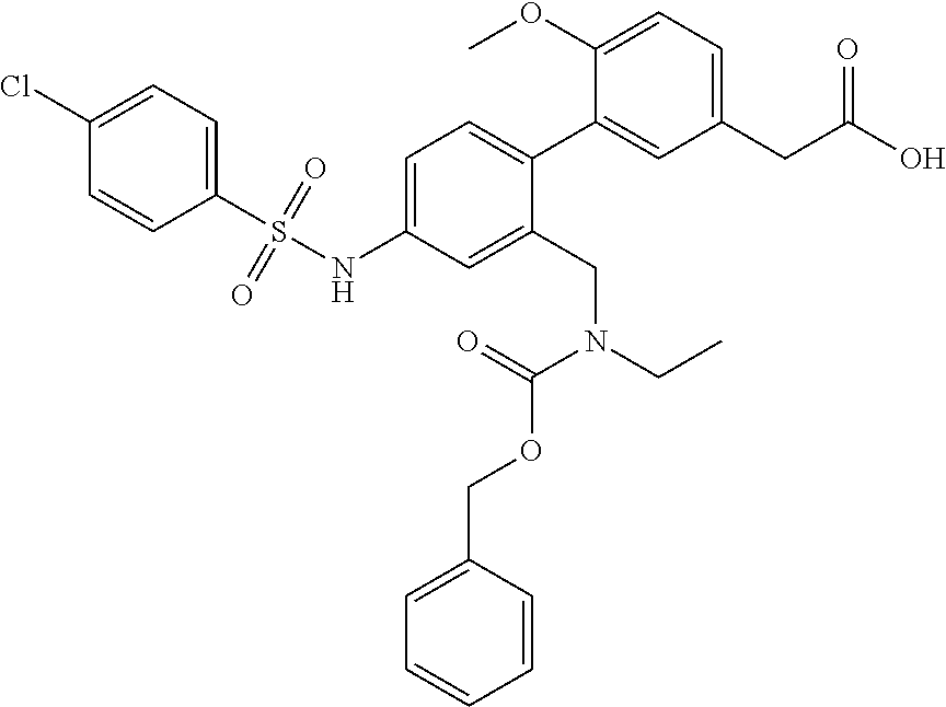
C1(CC(=O)O)=CC=C(OC)C(C2=CC=C(NS(C3=CC=C(Cl)C=C3)(=O)=O)C=C2CN(CC)C(=O)OCC2=CC=CC=C2)=C1
